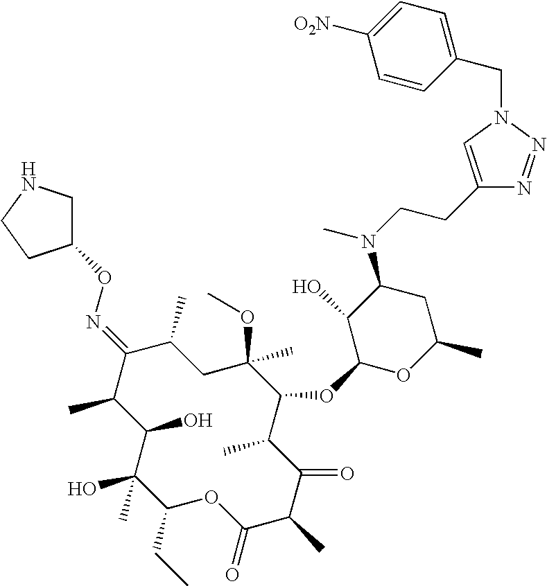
C1(O)C(C)C(=NOC2CNCC2)C(C)CC(C)(OC)C(OC2OC(C)CC(N(CCC3=CN(CC4=CC=C([O2N])C=C4)N=N3)C)C2O)C(C)C(=O)C(C)C(=O)OC(CC)C1(O)C
